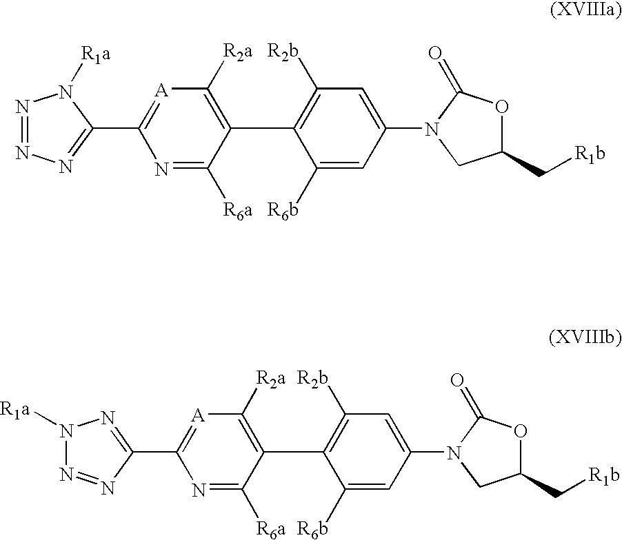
C1([R2a])=C(C2=C([R2b])C=C(N3C(=O)OC(C[R1b])C3)C=C2[R6b])C([R6a])=NC(C2=NN=NN2[R1a])=[A]1.C1([R2a])=C(C2=C([R2b])C=C(N3C(=O)OC(C[R1b])C3)C=C2[R6b])C([R6a])=NC(C2=NN([R1a])N=N2)=[A]1
